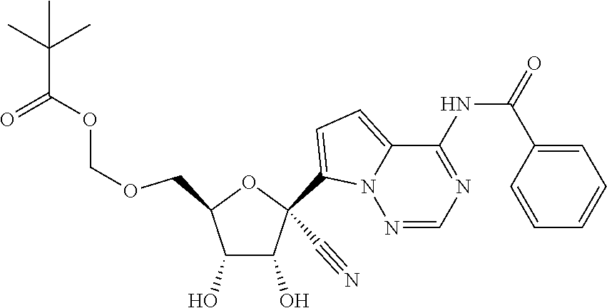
O(CC1C(O)C(O)C(C#N)(C2=CC=C3N2N=CN=C3NC(=O)C2=CC=CC=C2)O1)COC(C(C)(C)C)=O
